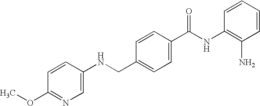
N(CC1=CC=C(C(NC2=C(N)C=CC=C2)=O)C=C1)C1=CN=C(OC)C=C1
